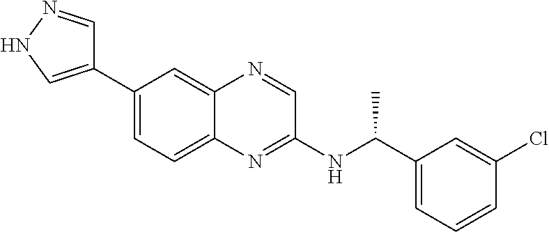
C1(C2=CNN=C2)=CC=C2C(=C1)N=CC(NC(C1=CC=CC(Cl)=C1)C)=N2
